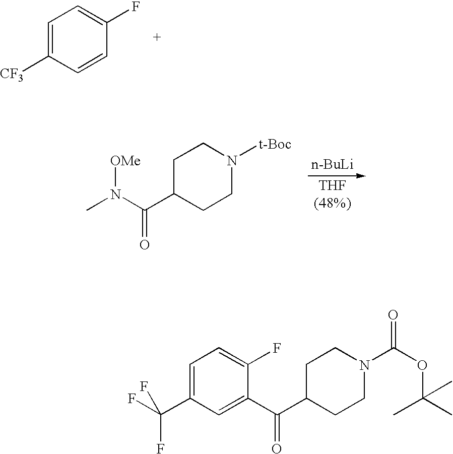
C1=C(C(F)(F)F)C=C(C(=O)C2CCN(C(=O)OC(C)(C)C)CC2)C(F)=C1.C1=C([CF3])C=CC(F)=C1.CN(C(C1CCN([t-Boc])CC1)=O)[OMe]
